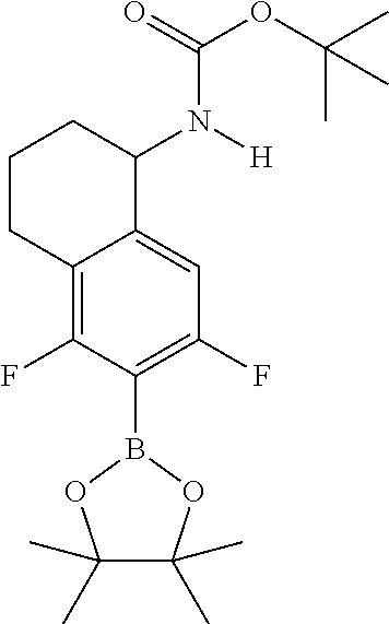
C12=C(F)C(B3OC(C)(C)C(C)(C)O3)=C(F)C=C1C(N(C(=O)OC(C)(C)C)[H])CCC2
